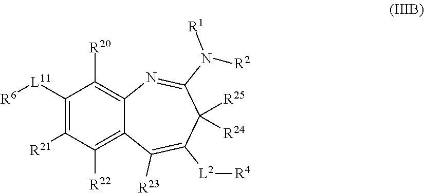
C1([L11][R6])=C([R21])C([R22])=C2C(=C1[R20])N=C(N([R1])[R2])C([R25])([R24])C([L2][R4])=C2[R23]
